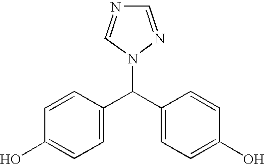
C1(C(C2=CC=C(O)C=C2)N2C=NC=N2)=CC=C(O)C=C1
